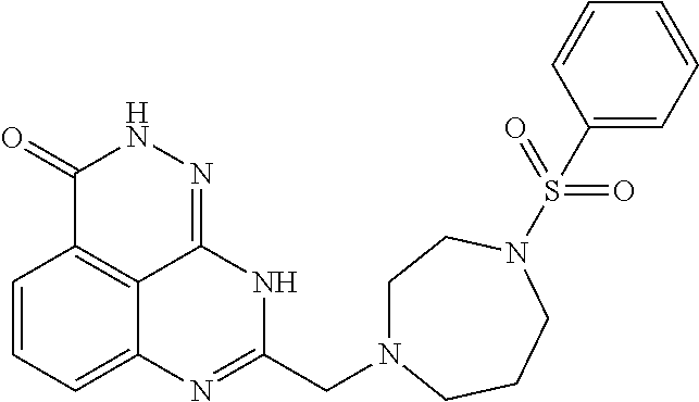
C1=CC=C2C3=C1C(=O)NN=C3NC(CN1CCN(S(=O)(=O)C3=CC=CC=C3)CCC1)=N2
